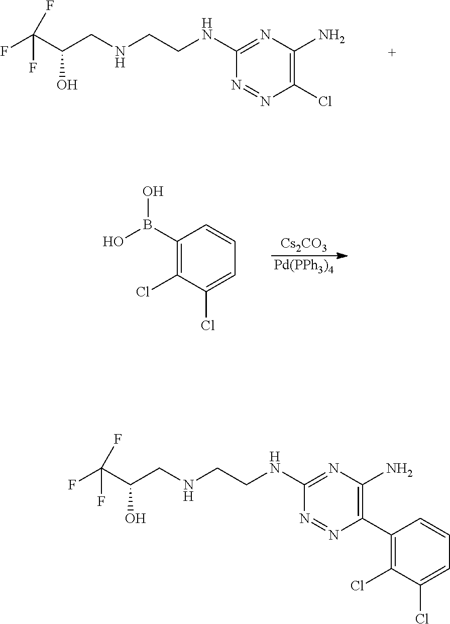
[Pd(PPh3)4].[Cs2CO3].B(O)(C1=C(Cl)C(Cl)=CC=C1)O.FC(C(CNCCNC1=NC(N)=C(Cl)N=N1)O)(F)F.N1=NC(C2=C(Cl)C(Cl)=CC=C2)=C(N)N=C1NCCNCC(C(F)(F)F)O
